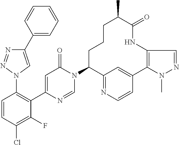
C1=CC(Cl)=C(F)C(C2=CC(=O)N(C3C4=NC=CC(=C4)C4=C(NC(=O)C(C)CCC3)C=NN4C)C=N2)=C1N1C=C(C2=CC=CC=C2)N=N1
